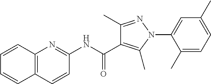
C1(NC(=O)C2=C(C)N(C3=CC(C)=CC=C3C)N=C2C)=NC2=C(C=C1)C=CC=C2
